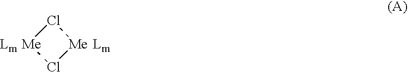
Cl1[Me]Cl[Me]1.[Lm].[Lm]
